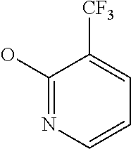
C1(O)=NC=CC=C1[CF3]
